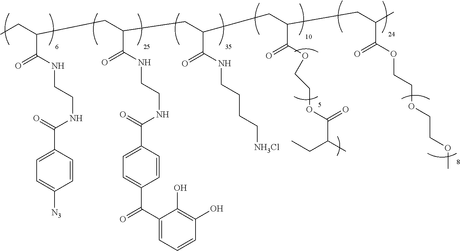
CCC(C(NCCNC(C1=CC=C([N3])C=C1)=O)=O)CC(C(NCCNC(C1=CC=C(C(C2=CC=CC(O)=C2O)=O)C=C1)=O)=O)CC(C(NCCCC[NH3Cl])=O)CC(C(OCCOC(=O)C(CC)C)=O)CC(C(OCCOCCOC)=O)C
